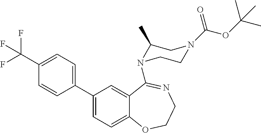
C1=CC(C2=CC=C3C(=C2)C(N2C(C)CN(C(OC(C)(C)C)=O)CC2)=NCCO3)=CC=C1C(F)(F)F
